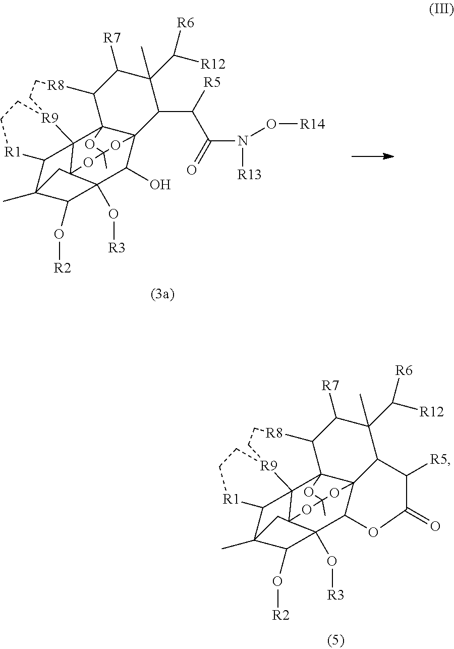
C12C([R7])C(C)(C([R6])[R12])C(C(C(N([R13])O[R14])=O)[R5])C34C(O)C5(O[R3])C(O[R2])C6(C)C7C8([R9](CC[R8]1)CC[R1]7)C23OC(C)(OC85C6)O4.C12C([R7])C(C)(C([R6])[R12])C3C([R5])C(=O)OC4C5(O[R3])C(O[R2])C6(C)C7C8([R9](CC[R8]1)CC[R1]7)C21C34OC(C)(OC85C6)O1
